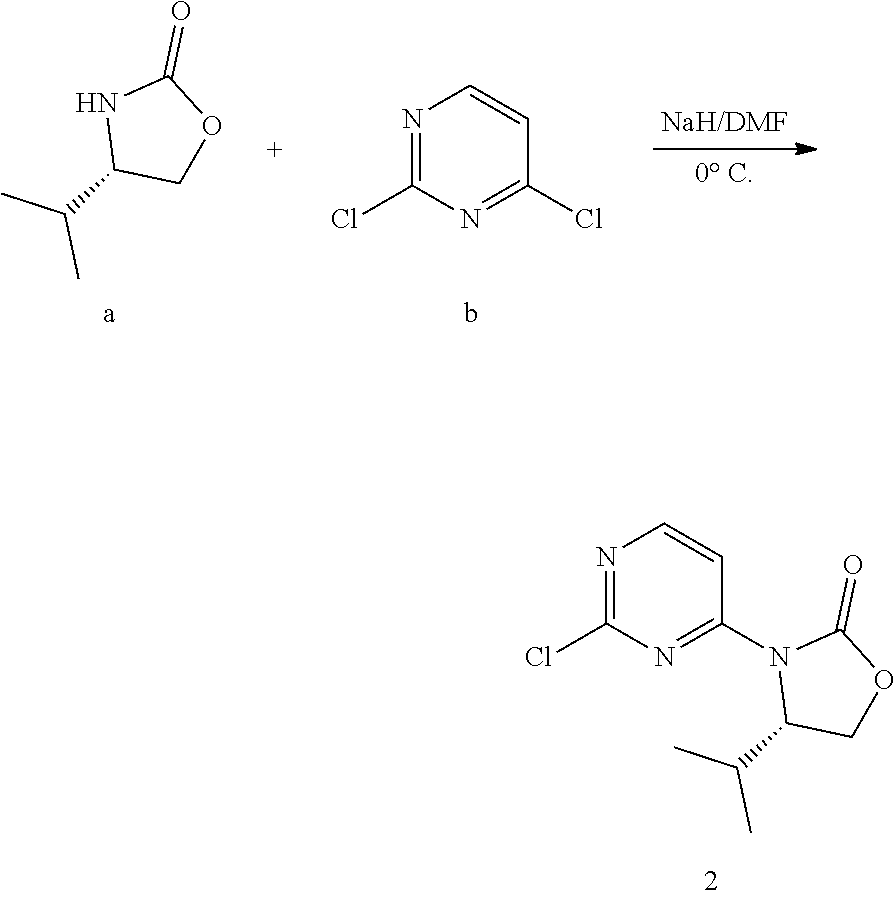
N1C(C(C)C)COC1=O.ClC1=NC=CC(Cl)=N1.ClC1=NC=CC(N2C(C(C)C)COC2=O)=N1
